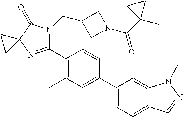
C1(C2=C(C)C=C(C3=CC=C4C(=C3)N(C)N=C4)C=C2)=NC2(C(=O)N1CC1CN(C(C3(C)CC3)=O)C1)CC2
